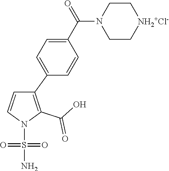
C1(C2=CC=C(C(=O)N3CC[NH2+Cl-]CC3)C=C2)=C(C(O)=O)N(S(N)(=O)=O)C=C1
